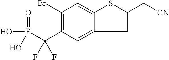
C1(Br)=C(C(P(O)(=O)O)(F)F)C=C2C(=C1)SC(C[CN])=C2
